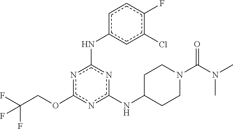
N(c1nc(OCC(F)(F)F)nc(NC2CCN(C(N(C)C)=O)CC2)n1)c1cc(Cl)c(F)cc1
